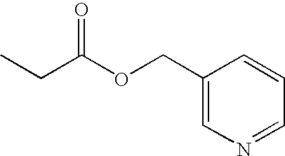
CCC(OCC1=CN=CC=C1)=O
